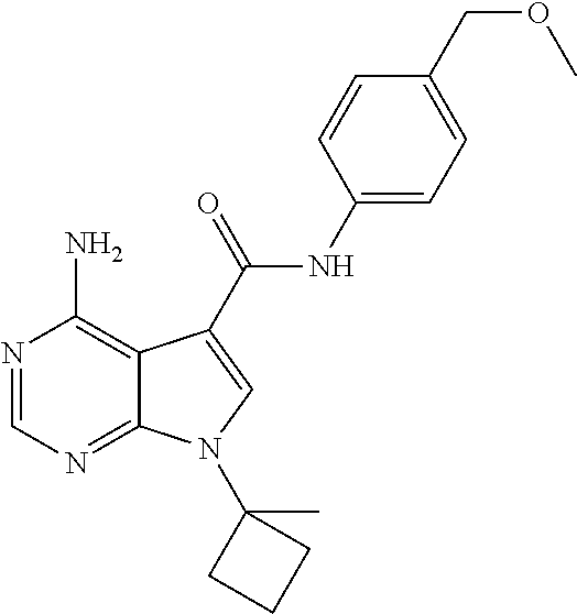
N1=CN=C2C(=C1N)C(C(NC1=CC=C(COC)C=C1)=O)=CN2C1(C)CCC1
